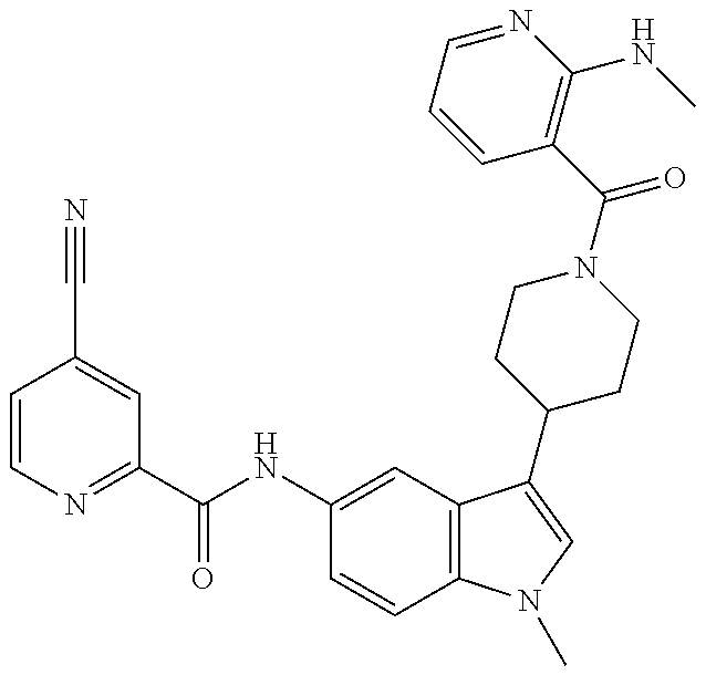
C1=CN=C(C(NC2=CC3=C(C=C2)N(C)C=C3C2CCN(C(=O)C3=C(NC)N=CC=C3)CC2)=O)C=C1C#N
